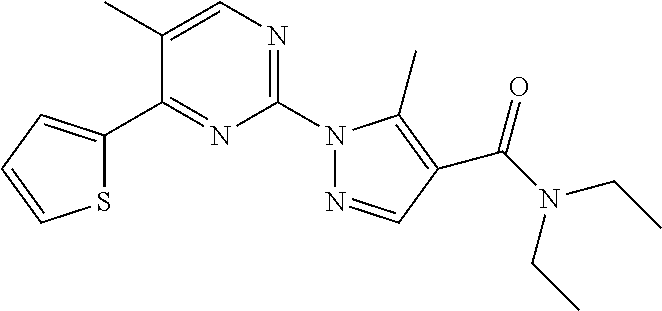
C1=C(C)C(C2=CC=CS2)=NC(N2N=CC(C(N(CC)CC)=O)=C2C)=N1
